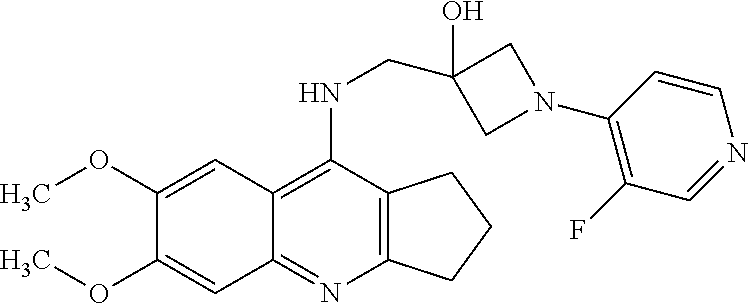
C12=C(C(NCC3(O)CN(C4=C(F)C=NC=C4)C3)=C3C(=N1)C=C(OC)C(OC)=C3)CCC2
